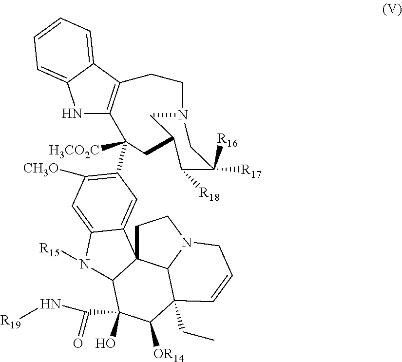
N1C2=C(C3=CC=CC=C13)CCN1CC(C([R18])C([R16])([R17])C1)CC2([H3CO2C])C1=C([CH3O])C=C2C(=C1)C13CCN4C1C(CC)(C=CC4)C([OR14])C(O)(C(N[R19])=O)C3N2[R15]
